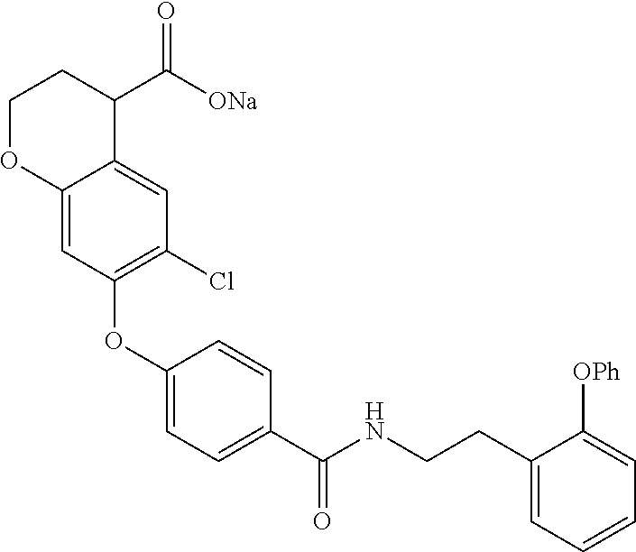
C1(OC2=C(Cl)C=C3C(=C2)OCCC3C([ONa])=O)=CC=C(C(NCCC2=CC=CC=C2[OPh])=O)C=C1
